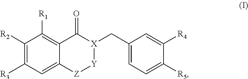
C1([R2])=C([R3])C=C2C(=C1[R1])C(=O)[X](CC1=CC=C([R5])C([R4])=C1)[Y][Z]2
